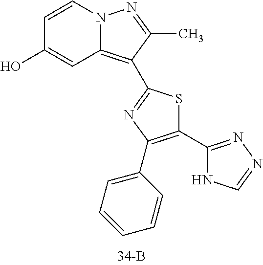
C1(O)=CC2=C(C3=NC(C4=CC=CC=C4)=C(C4=NN=CN4)S3)C(C)=NN2C=C1
